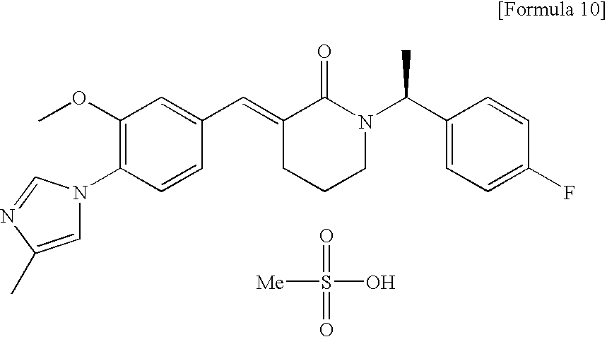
COC1=C(N2C=C(C)N=C2)C=CC(C=C2CCCN(C(C3=CC=C(F)C=C3)C)C2=O)=C1.[Me]S(O)(=O)=O
